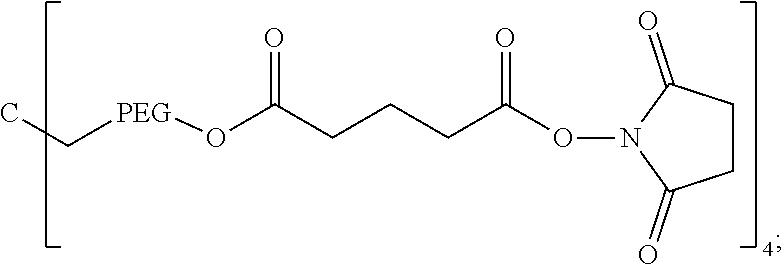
CC[PEG]OC(CCCC(ON1C(=O)CCC1=O)=O)=O
